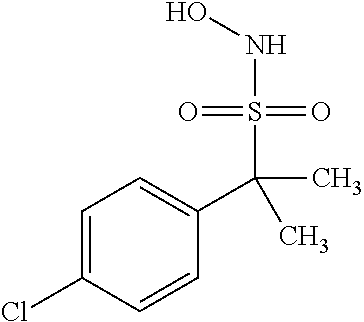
C1=C(Cl)C=CC(C(S(NO)(=O)=O)(C)C)=C1
